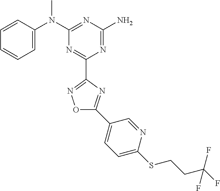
C1=CC(N(C2=NC(N)=NC(C3=NOC(C4=CC=C(SCCC(F)(F)F)N=C4)=N3)=N2)C)=CC=C1
